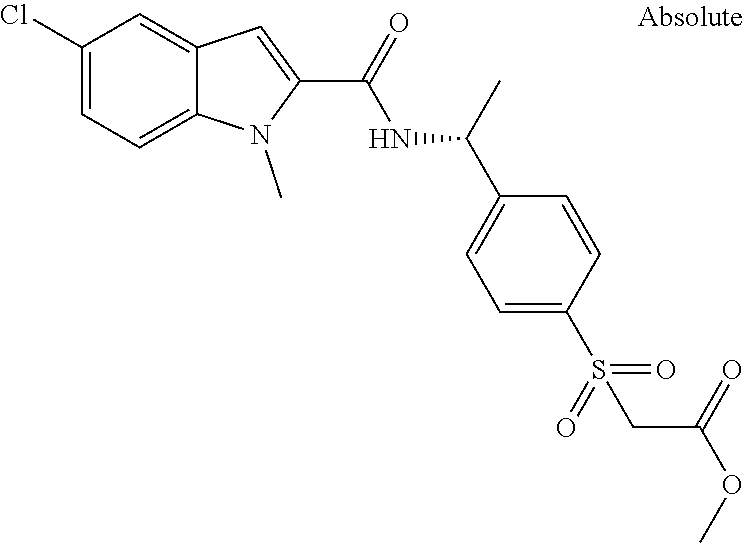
C12=CC=C(Cl)C=C1C=C(C(=O)NC(C1=CC=C(S(CC(OC)=O)(=O)=O)C=C1)C)N2C
